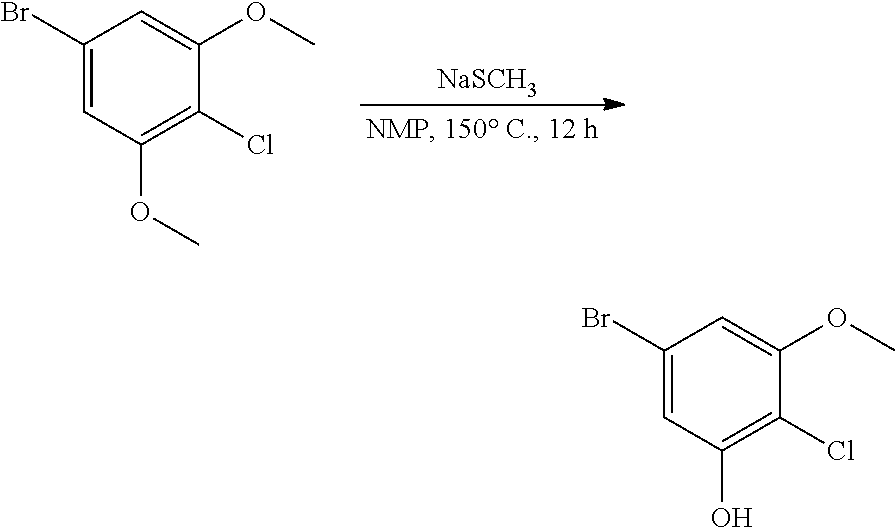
C1(Br)=CC(OC)=C(Cl)C(OC)=C1.[NaSCH3].C1(Br)=CC(O)=C(Cl)C(OC)=C1
